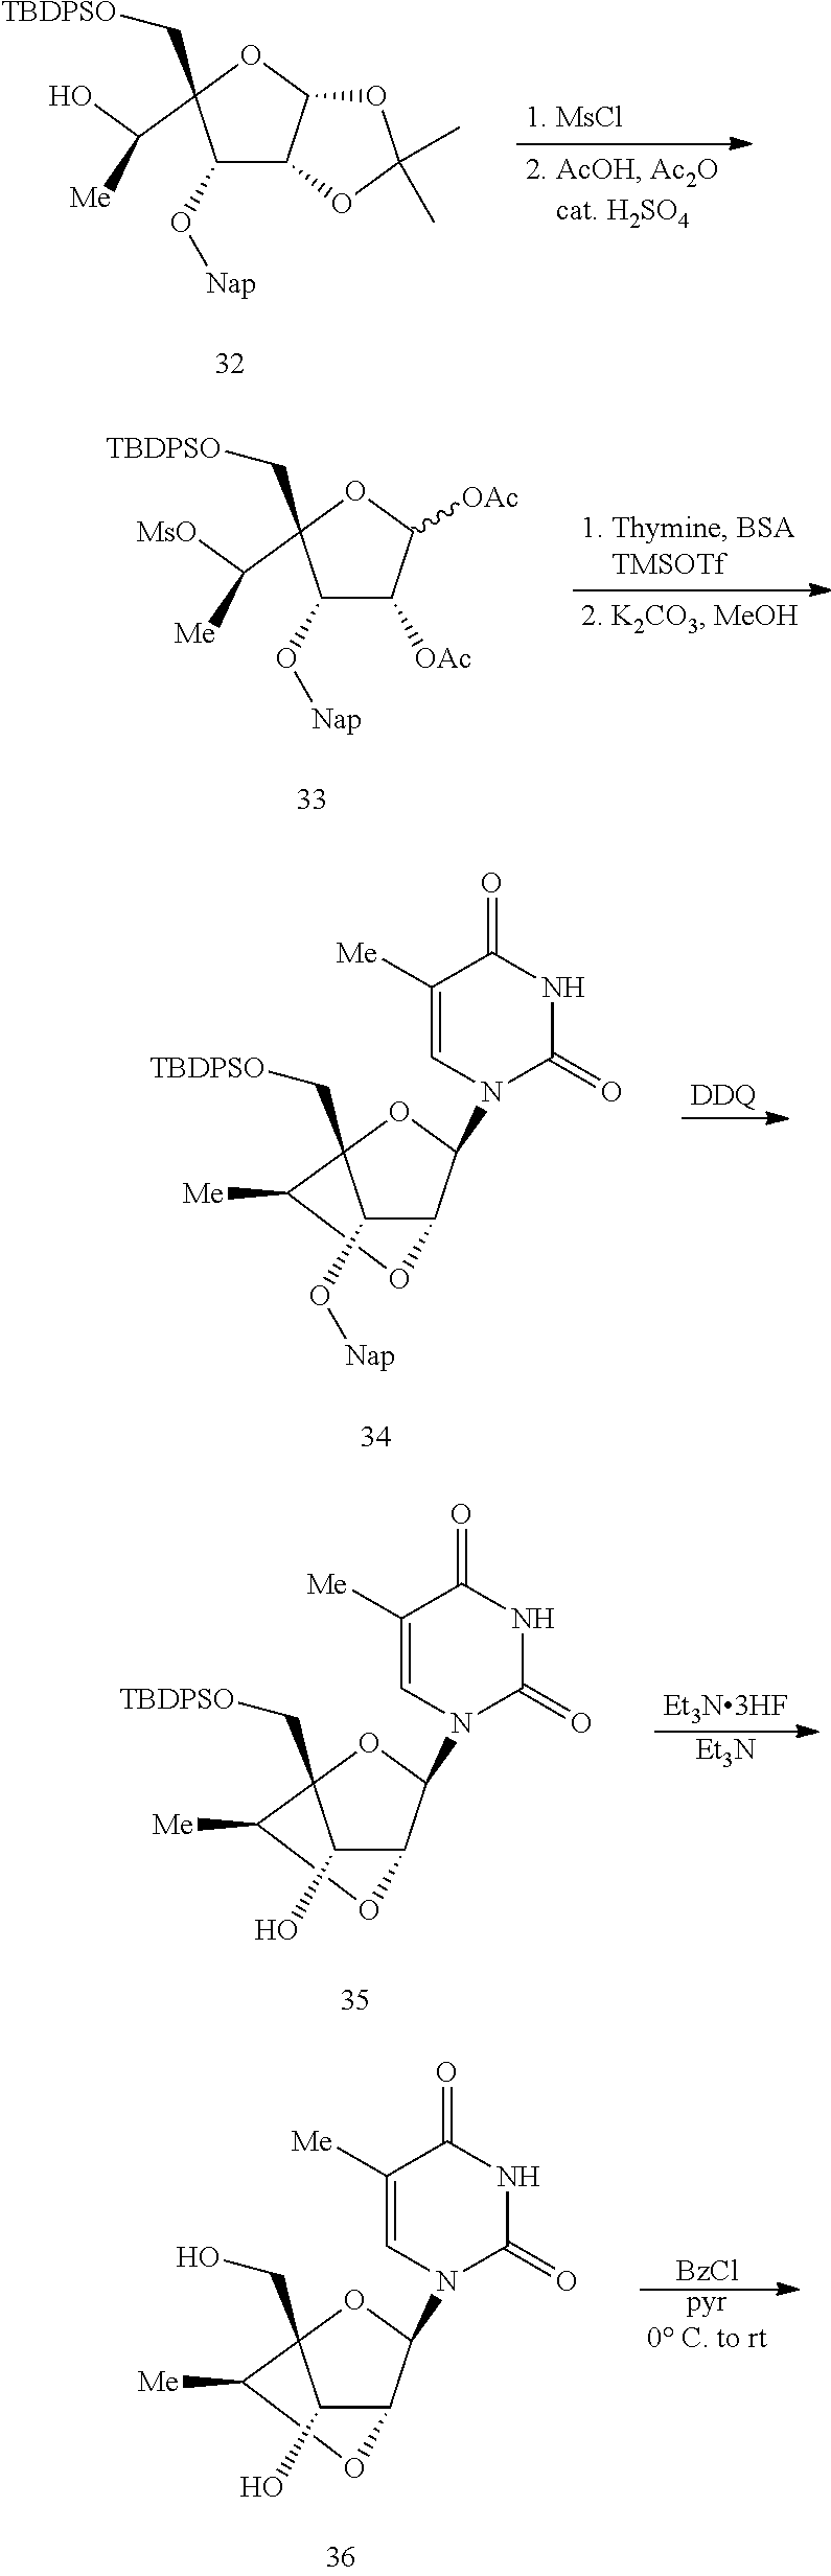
C1(O[Nap])C2C(OC1(C[TBDPSO])C(O)[Me])OC(C)(C)O2.C1(O[Nap])C([OAc])C([OAc])OC1(C[TBDPSO])C([MsO])[Me].C12C(N3C(=O)NC(=O)C([Me])=C3)OC(C[TBDPSO])(C([Me])O1)C2O[Nap].[DDQ].C12C(N3C(=O)NC(=O)C([Me])=C3)OC(C[TBDPSO])(C([Me])O1)C2O.[Et3N3HF].[Et3N].C12C(N3C(=O)NC(=O)C([Me])=C3)OC(CO)(C([Me])O1)C2O.[BzCl].[pyr0 C. to rt]
